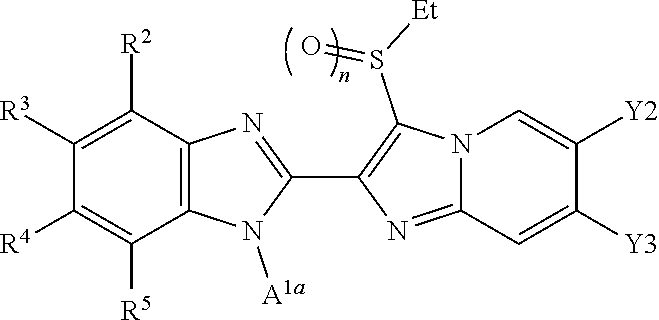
C12=C(C([R2])=C([R3])C([R4])=C1[R5])N=C(C1=C(S([Et])=O)N3C(=N1)C=C([Y3])C([Y2])=C3)N2[A1a]
